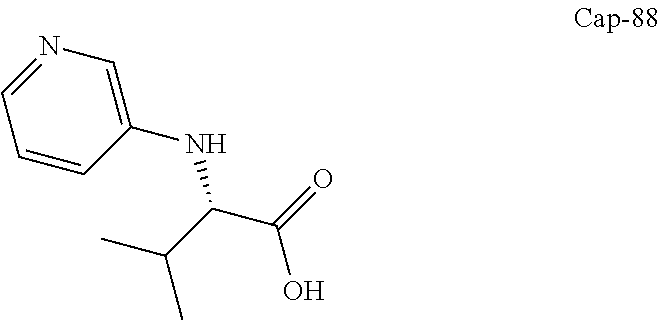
C(C)(C(C(O)=O)NC1=CN=CC=C1)C
